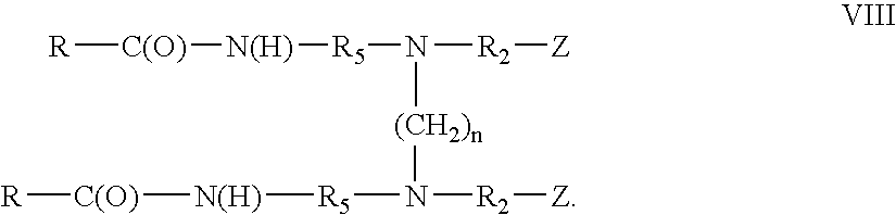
[R][C(O)][N(H)][R5]N([R2][Z])[(CH2)n]N([R2][Z])[R5][N(H)][C(O)][R]
